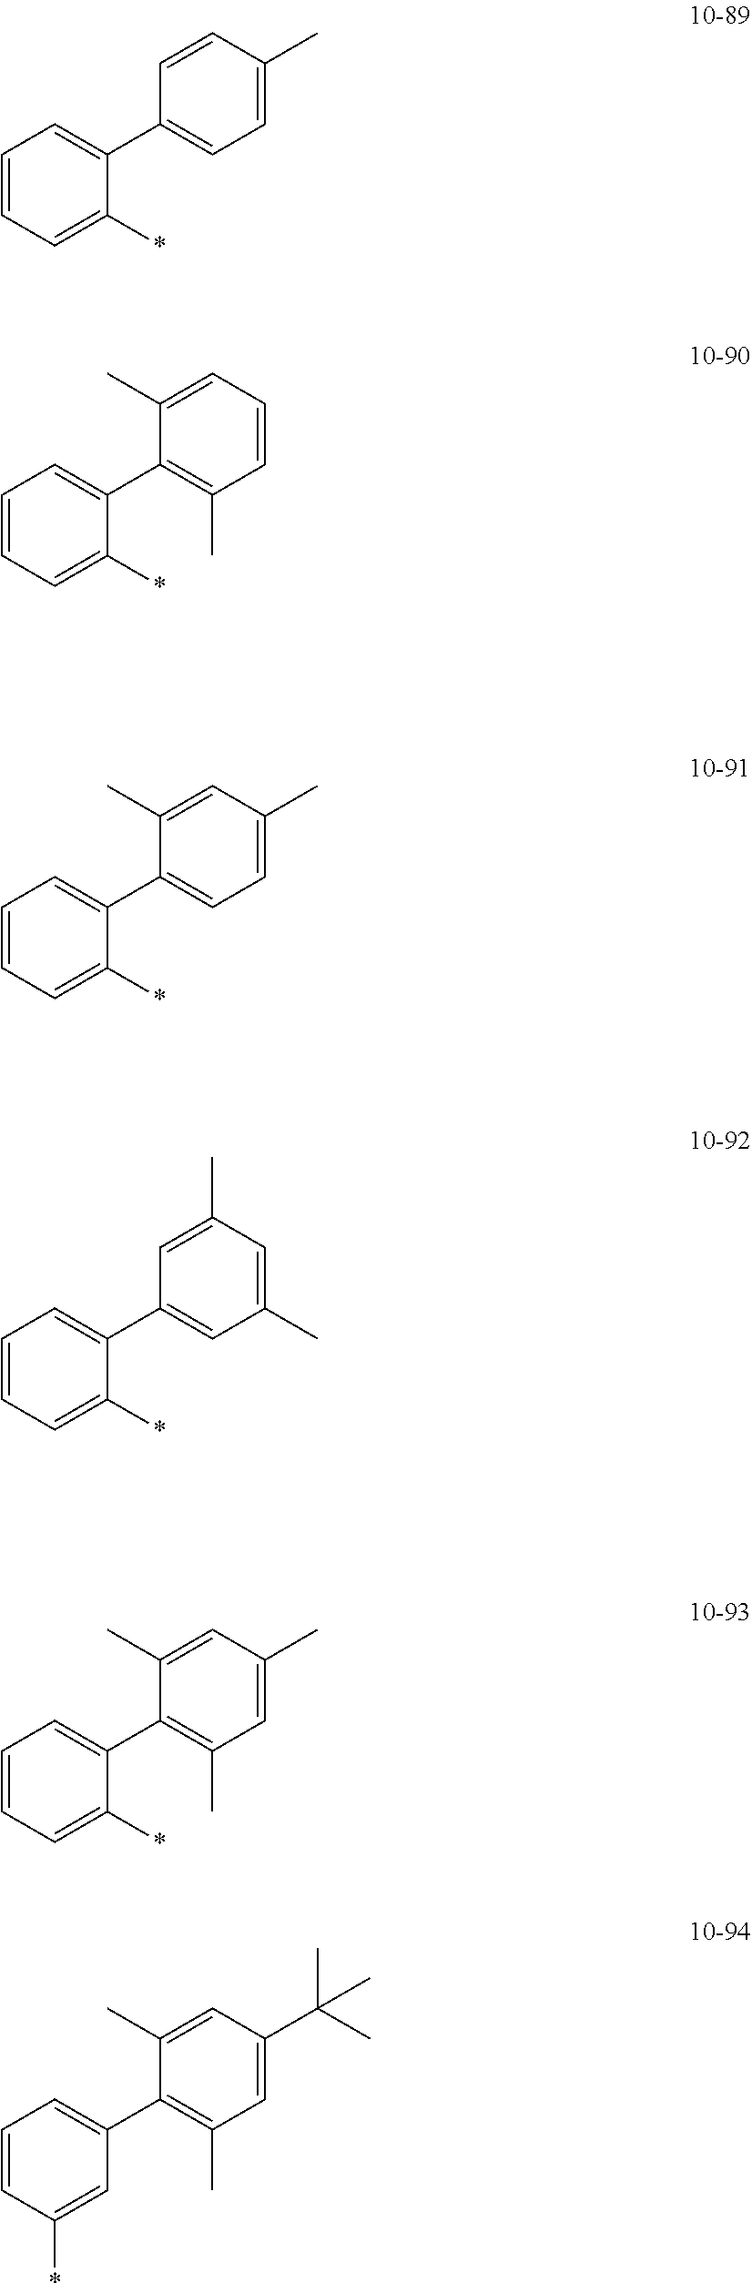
C1=CC=C(*)C(C2=CC=C(C)C=C2)=C1.C1=CC=C(*)C(C2=C(C)C=CC=C2C)=C1.C1=CC=C(*)C(C2=CC=C(C)C=C2C)=C1.C1=CC=C(*)C(C2=CC(C)=CC(C)=C2)=C1.C1=CC=C(*)C(C2=C(C)C=C(C)C=C2C)=C1.C1=CC(*)=CC(C2=C(C)C=C(C(C)(C)C)C=C2C)=C1
